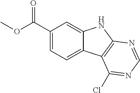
O=C(C1=CC=C2C(=C1)NC1=C2C(Cl)=NC=N1)OC
